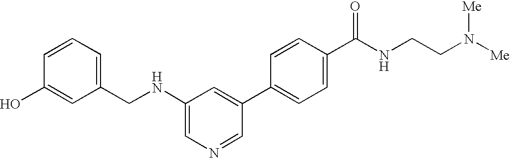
C1=CC=C(CNC2=CN=CC(C3=CC=C(C(NCCN([Me])[Me])=O)C=C3)=C2)C=C1O
